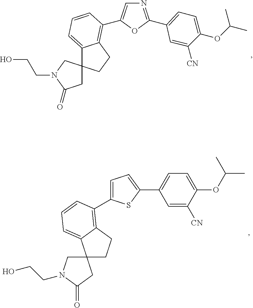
C1(C2=NC=C(C3=C4C(=CC=C3)C3(CC4)CN(CCO)C(=O)C3)O2)=CC=C(OC(C)C)C([CN])=C1.C12(CN(CCO)C(=O)C1)CCC1=C(C3=CC=C(C4=CC=C(OC(C)C)C([CN])=C4)S3)C=CC=C21
